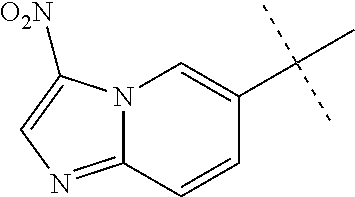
N12C(=NC=C1[O2N])C=CC(C(C)(C)C)=C2
